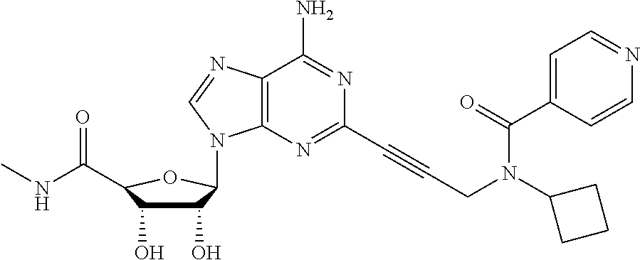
C12=C(N=C(C#CCN(C3CCC3)C(C3=CC=NC=C3)=O)N=C1N)N(C1C(O)C(O)C(C(=O)NC)O1)C=N2
